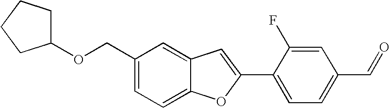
C1(COC2CCCC2)=CC=C2C(=C1)C=C(C1=CC=C(C=O)C=C1F)O2
